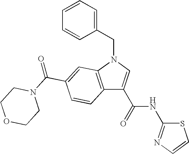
C12=C(N(CC3=CC=CC=C3)C=C1C(NC1=NC=CS1)=O)C=C(C(N1CCOCC1)=O)C=C2
